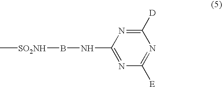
C[SO2NH]BNC1=NC([E])=NC([D])=N1
